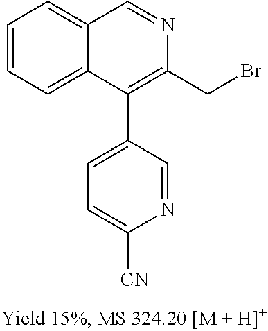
C1=CC=C2C(=C1)C=NC(CBr)=C2C1=CC=C([CN])N=C1
